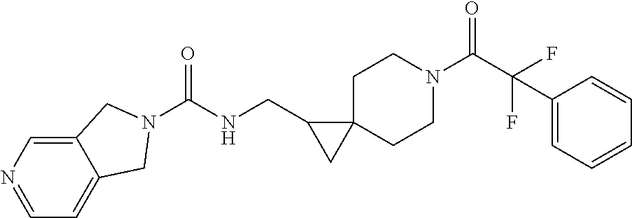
C1C2(CCN(C(C(F)(F)C3=CC=CC=C3)=O)C1)C(CNC(=O)N1CC3=CC=NC=C3C1)C2
